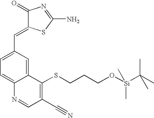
C12=CC=C(C=C3C(=O)N=C(N)S3)C=C1C(SCCCO[Si](C(C)(C)C)(C)C)=C(C#N)C=N2
